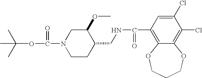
CC(OC(=O)N1CCC(CNC(C2=C3C(=C(Cl)C(Cl)=C2)OCCCO3)=O)C(OC)C1)(C)C
